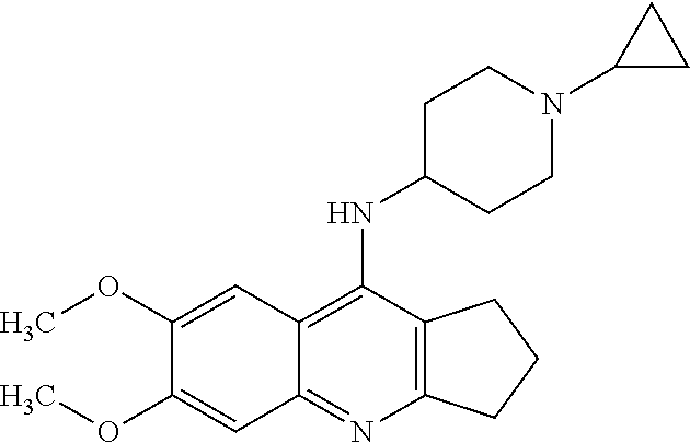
C1(OC)=CC2=C(NC3CCN(C4CC4)CC3)C3=C(N=C2C=C1OC)CCC3
